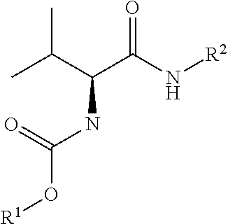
C(NC(O[R1])=O)(C(C)C)C(N[R2])=O
